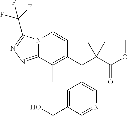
C1(C(C(C(OC)=O)(C)C)C2=CN=C(C)C(CO)=C2)=C(C)C2=NN=C(C(F)(F)F)N2C=C1
